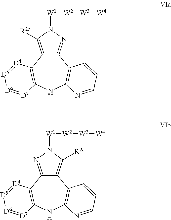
C12=NN([W1][W2][W3][W4])C([R2c])=C1C1=C(NC3=C2C=CC=N3)[D7]=[D6][D5]=[D4]1.C12=C([R2c])N([W1][W2][W3][W4])N=C1C1=C(NC3=C2C=CC=N3)[D7]=[D6][D5]=[D4]1
